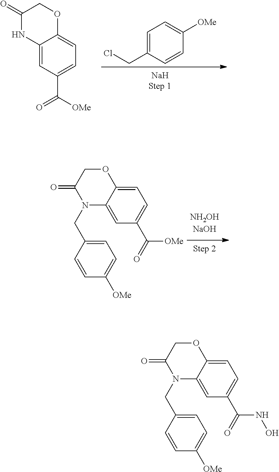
C1(=O)NC2=CC(C(=O)[OMe])=CC=C2OC1.ClCC1=CC=C([OMe])C=C1.O1CC(=O)N(CC2=CC=C([OMe])C=C2)C2=CC(C([OMe])=O)=CC=C12.O1CC(=O)N(CC2=CC=C([OMe])C=C2)C2=CC(C(NO)=O)=CC=C12
